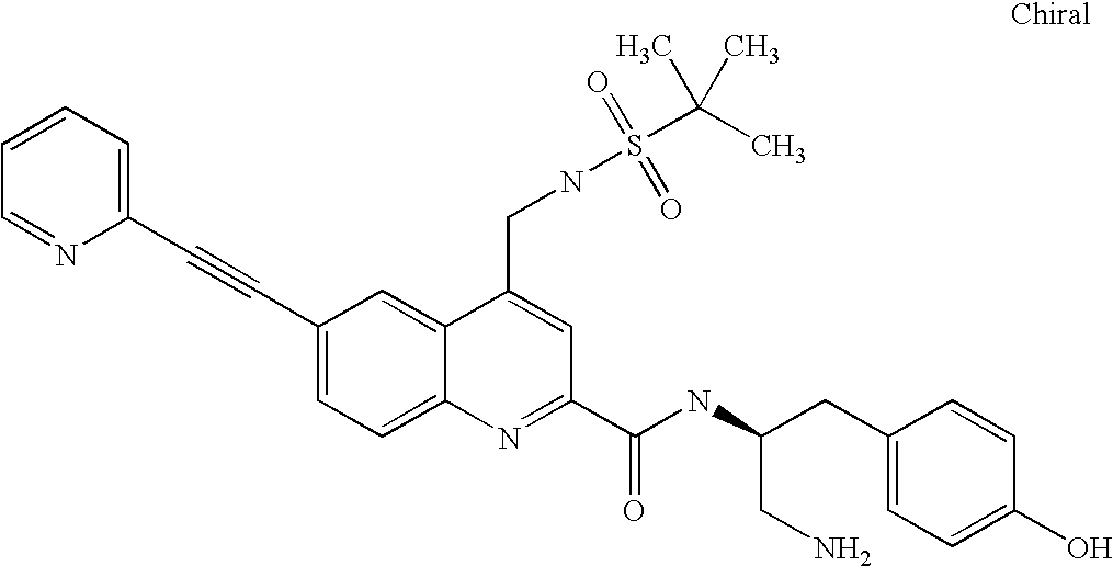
C1(C#CC2=CC=C3C(=C2)C(CNS(C(C)(C)C)(=O)=O)=CC(C(NC(CC2=CC=C(O)C=C2)CN)=O)=N3)=CC=CC=N1
